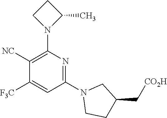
C1(N2CCC(C[CO2H])C2)=NC(N2C(C)CC2)=C([NC])C([F3C])=C1
